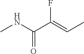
CNC(C(=CC)F)=O
